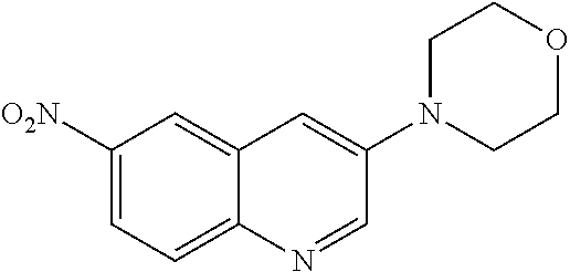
[O2N]C1=CC=C2C(=C1)C=C(N1CCOCC1)C=N2
